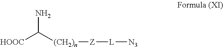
[HOOC]C([(CH2)n][Z][L][N3])N
